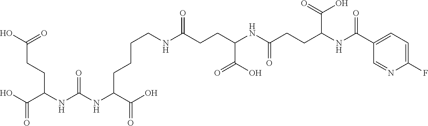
C(CNC(CCC(NC(CCC(NC(C1=CC=C(F)N=C1)=O)C(O)=O)=O)C(O)=O)=O)CCC(NC(NC(C(O)=O)CCC(O)=O)=O)C(O)=O
